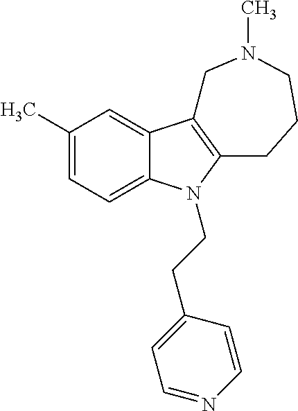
C1(C)=CC=C2C(=C1)C1=C(N2CCC2=CC=NC=C2)CCCN(C)C1
